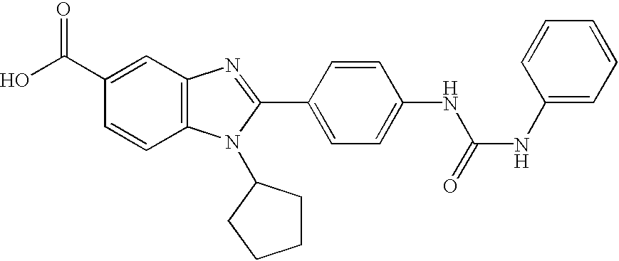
C1(C(O)=O)=CC2=C(C=C1)N(C1CCCC1)C(C1=CC=C(NC(NC3=CC=CC=C3)=O)C=C1)=N2
